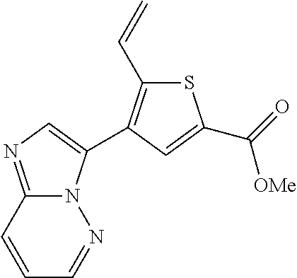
N12C(=NC=C1C1=C(C=C)SC(C(=O)[OMe])=C1)C=CC=N2
